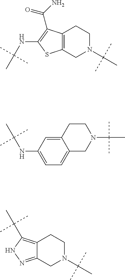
C1N(C(C)(C)C)CC2=C(C1)C(C(=O)N)=C(NC(C)(C)C)S2.C1N(C(C)(C)C)CC2=NNC(C(C)(C)C)=C2C1.C12=CC(NC(C)(C)C)=CC=C1CN(C(C)(C)C)CC2
